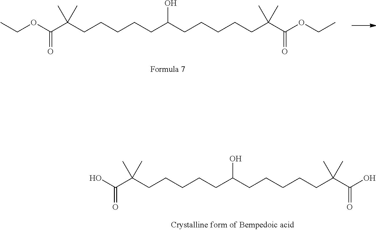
C(CCCCCC(C(OCC)=O)(C)C)(O)CCCCCC(C(OCC)=O)(C)C.C(CCCCCC(C(O)=O)(C)C)(O)CCCCCC(C(O)=O)(C)C
